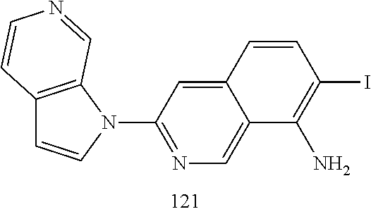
C12=C(N(C3=NC=C4C(=C3)C=CC(I)=C4N)C=C1)C=NC=C2
